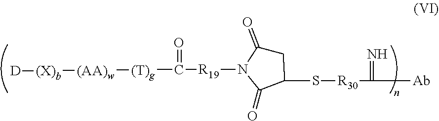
C1C(=O)N([R19]C(=O)[(T)g][(AA)w][(X)b][D])C(=O)C1S[R30]C(=N)[Ab]
